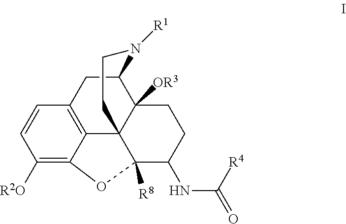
C1([R2O])=C2C3=C(C=C1)CC1C4([OR3])C3(C([R8])(C(NC(=O)[R4])CC4)O2)CCN1[R1]
